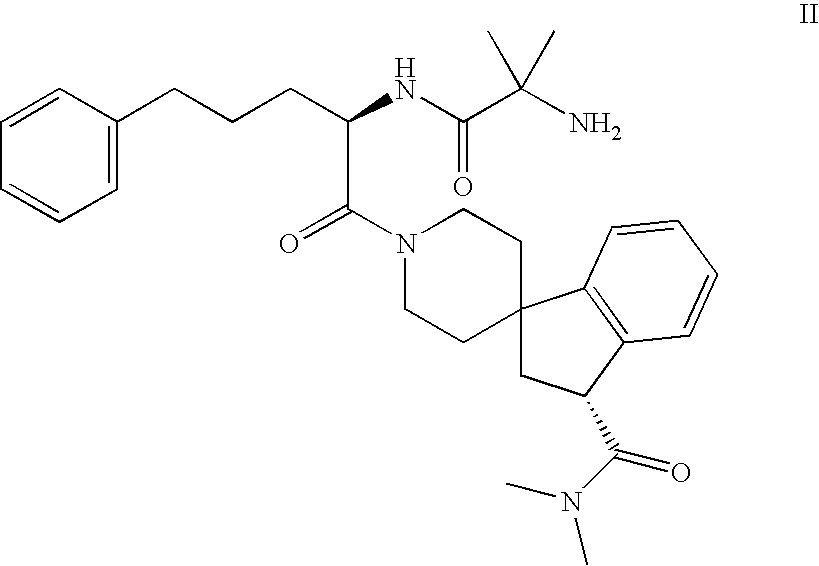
C1=CC=CC=C1CCCC(NC(C(N)(C)C)=O)C(N1CCC2(CC1)CC(C(N(C)C)=O)C1=C2C=CC=C1)=O
